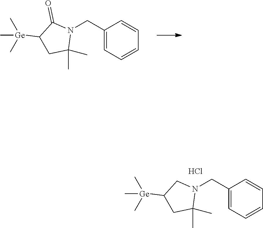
C1(CN2C(=O)C([Ge](C)(C)C)CC2(C)C)=CC=CC=C1.C1(CN2CC([Ge](C)(C)C)CC2(C)C)=CC=CC=C1.Cl
